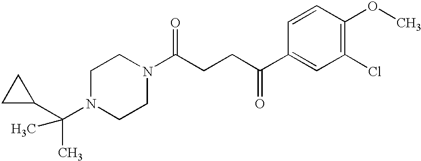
C1C(C(C)(N2CCN(C(CCC(C3=CC(Cl)=C(OC)C=C3)=O)=O)CC2)C)C1
